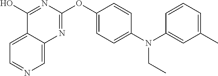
C1=C2C(=CN=C1)N=C(OC1=CC=C(N(C3=CC(C)=CC=C3)CC)C=C1)N=C2O
